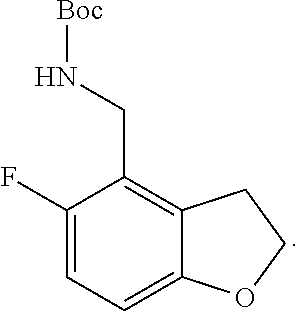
C1(F)=CC=C2C(=C1CN[Boc])CCO2
